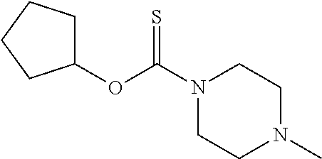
N1(C(OC2CCCC2)=S)CCN(C)CC1
